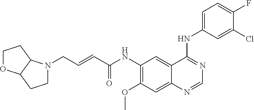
C(C=CC(NC1=C(OC)C=C2C(=C1)C(NC1=CC=C(F)C(Cl)=C1)=NC=N2)=O)N1CCC2C1CCO2
